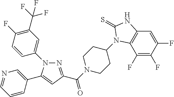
N1=C(C(=O)N2CCC(N3C4=C(C=C(F)C(F)=C4F)NC3=S)CC2)C=C(C2=CN=CC=C2)N1C1=CC(C(F)(F)F)=C(F)C=C1
